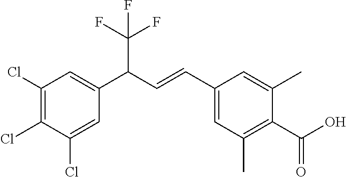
C1(Cl)=C(Cl)C(Cl)=CC(C(C=CC2=CC(C)=C(C(O)=O)C(C)=C2)C(F)(F)F)=C1
